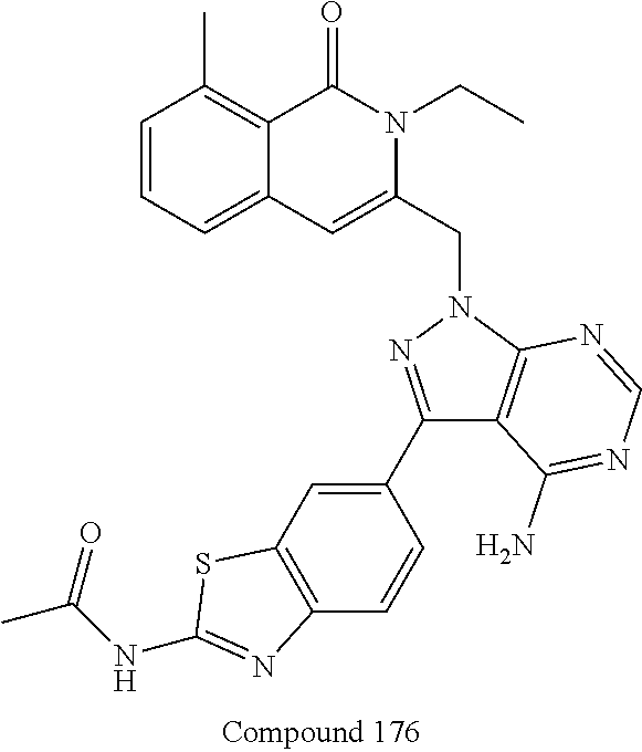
C1=CC=C2C(=C1C)C(=O)N(CC)C(CN1N=C(C3=CC4=C(C=C3)N=C(NC(=O)C)S4)C3=C1N=CN=C3N)=C2
